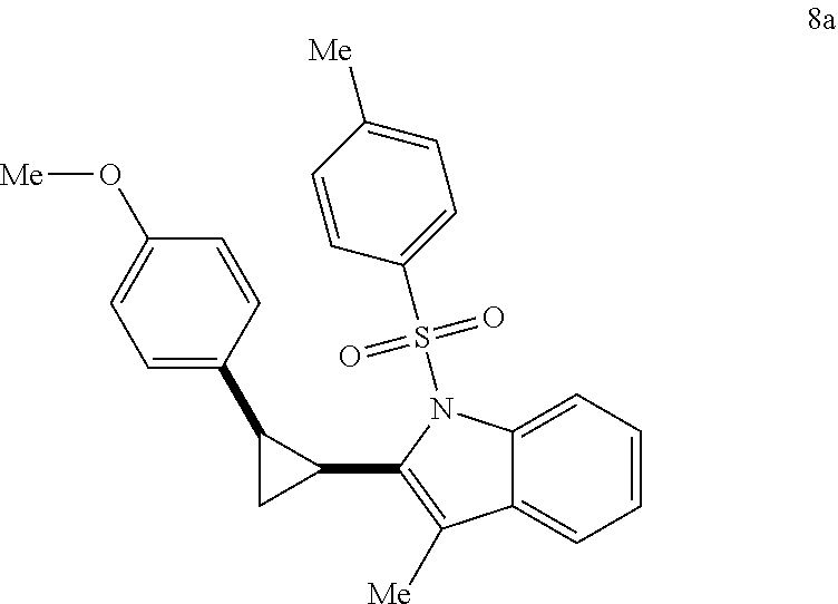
C1=C(C2CC2C2=C([Me])C3=CC=CC=C3N2S(C2=CC=C([Me])C=C2)(=O)=O)C=CC(O[Me])=C1
